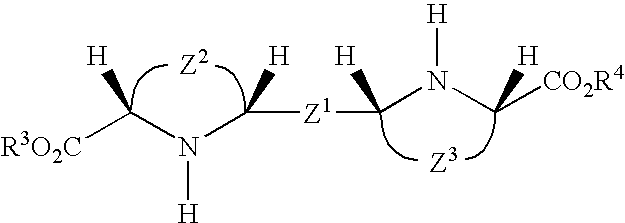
[R3O2C]C(N(C([Z1]C(N(C([CO2R4])[H])[H])[H])[H])[H])[H].[Z2].[Z3]
